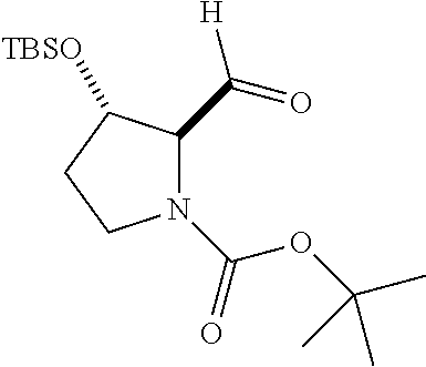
N1(C(OC(C)(C)C)=O)C(C([H])=O)C([TBSO])CC1
